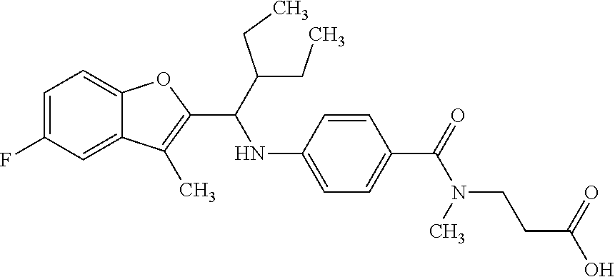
C12=CC(F)=CC=C1OC(C(C(CC)CC)NC1=CC=C(C(=O)N(CCC(O)=O)C)C=C1)=C2C
